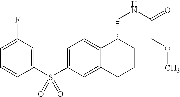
C1(S(C2=CC=C3C(=C2)CCCC3CNC(=O)COC)(=O)=O)=CC(F)=CC=C1
